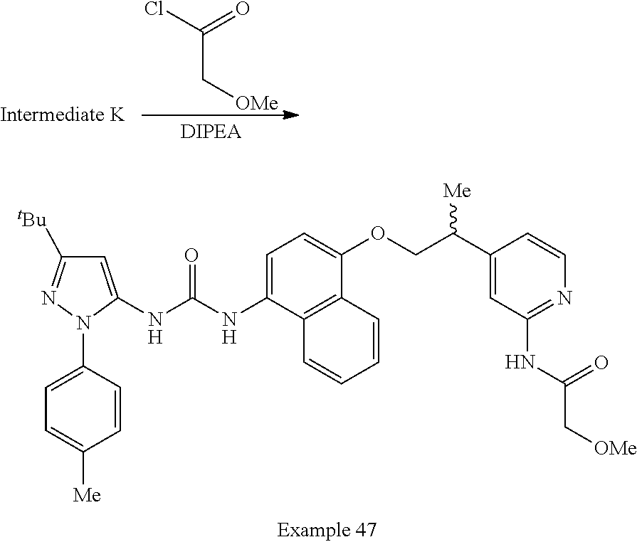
C(C[OMe])(Cl)=O.C1=C(N2C(NC(NC3=CC=C(OCC(C4=CC(NC(C[OMe])=O)=NC=C4)[Me])C4=C3C=CC=C4)=O)=CC([tBu])=N2)C=CC([Me])=C1
